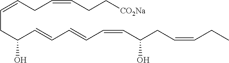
C(CC(C=CC=CC=CC(CC=CCC)O)O)=CCC=CCC[CO2Na]
